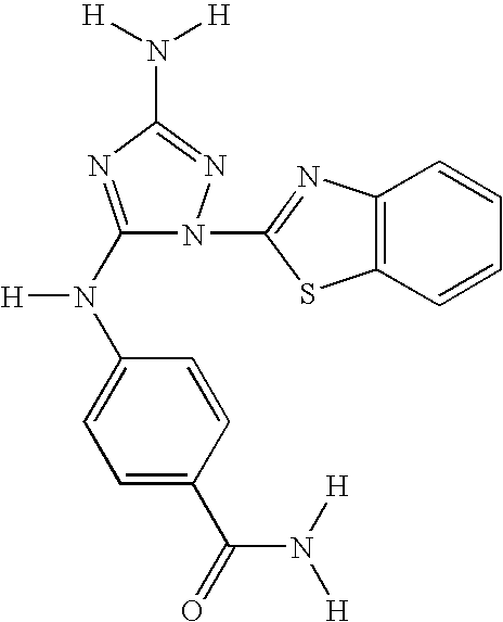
N1(C2=NC3=C(S2)C=CC=C3)C(N(C2=CC=C(C(=O)N([H])[H])C=C2)[H])=NC(N([H])[H])=N1
